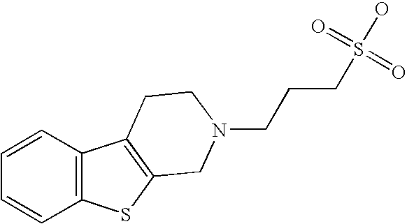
C12=C(SC3=C1CCN(CCCS(O)(=O)=O)C3)C=CC=C2
